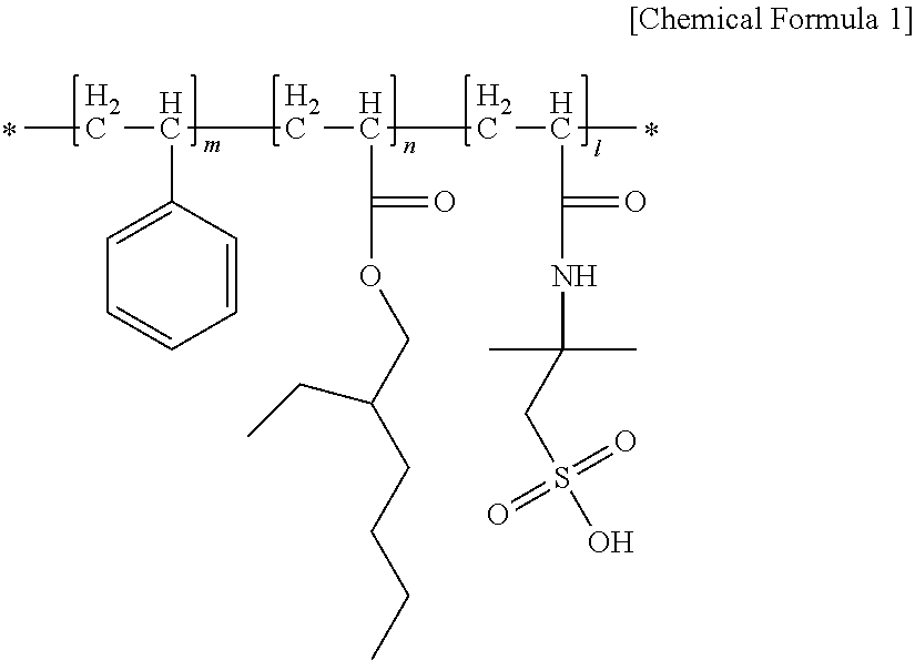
CCC(C1=CC=CC=C1)CC(C(OCC(CCCC)CC)=O)CC(C)C(NC(C)(C)CS(O)(=O)=O)=O
